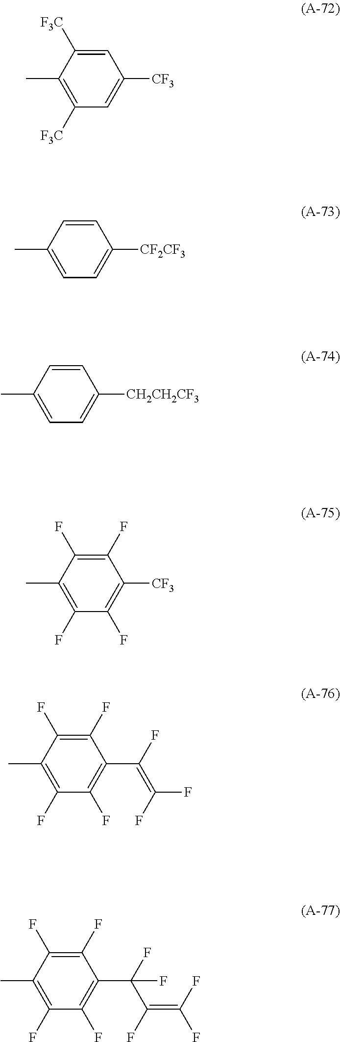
C1=C([F3C])C(C)=C([F3C])C=C1[CF3].C1=CC(C)=CC=C1[CF2CF3].C1=CC(C)=CC=C1[CH2CH2CF3].C1(F)=C(F)C(C)=C(F)C(F)=C1[CF3].C1(F)=C(F)C(C)=C(F)C(F)=C1C(F)=C(F)F.C1(F)=C(F)C(C)=C(F)C(F)=C1C(F)(C(=C(F)F)F)F
